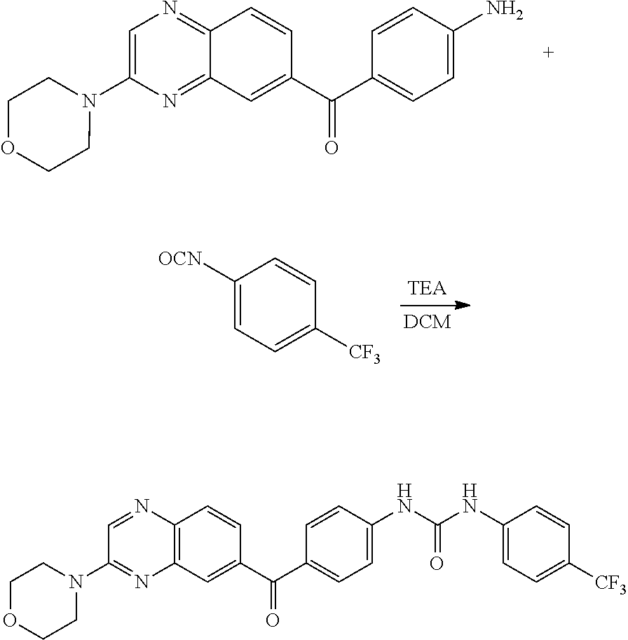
C12=NC=C(N3CCOCC3)N=C1C=C(C(C1=CC=C(N)C=C1)=O)C=C2.C1([OCN])=CC=C([CF3])C=C1.C12=C(C=C(C(C3=CC=C(NC(NC4=CC=C([CF3])C=C4)=O)C=C3)=O)C=C1)N=C(N1CCOCC1)C=N2
